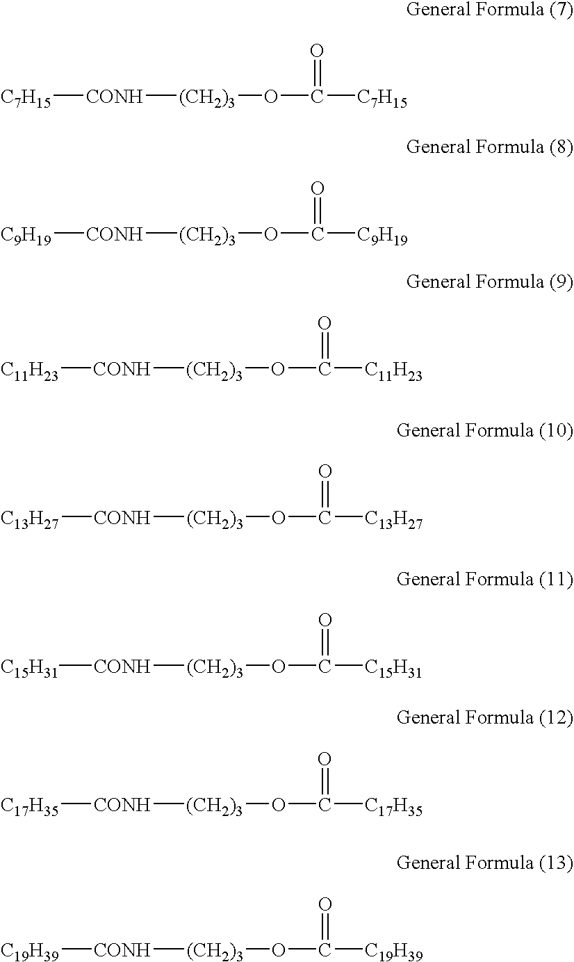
[C7H15][CONH][(CH2)3]OC([C7H15])=O.[C9H19][CONH][(CH2)3]OC([C9H19])=O.[C11H23][CONH][(CH2)3]OC([C11H23])=O.[C13H27][CONH][(CH2)3]OC([C13H27])=O.[C15H31][CONH][(CH2)3]OC([C15H31])=O.[C17H35][CONH][(CH2)3]OC([C17H35])=O.[C19H39][CONH][(CH2)3]OC([C19H39])=O
